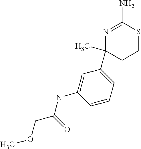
N1=C(N)SCCC1(C)C1=CC=CC(NC(=O)COC)=C1
